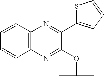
C1=CC=CC2=C1N=C(C1=CC=CS1)C(OC(C)C)=N2
